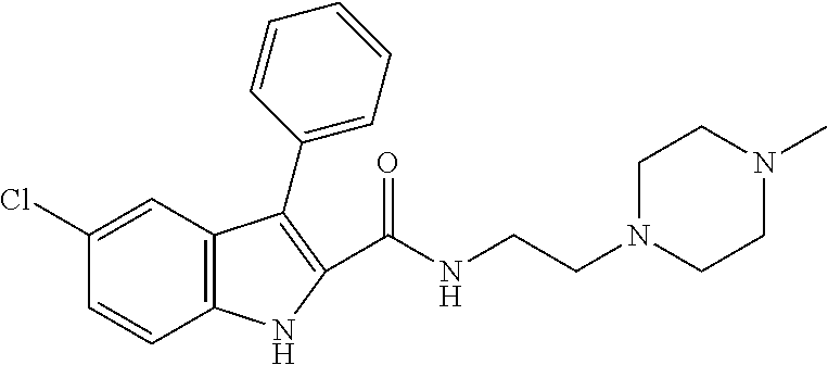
C12=C(C=C(Cl)C=C1)C(C1=CC=CC=C1)=C(C(NCCN1CCN(C)CC1)=O)N2
